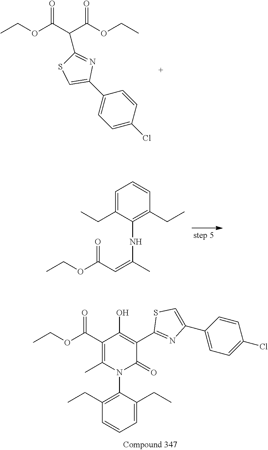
C(OC(C(C(OCC)=O)C1=NC(C2=CC=C(Cl)C=C2)=CS1)=O)C.C(OC(C=C(C)NC1=C(CC)C=CC=C1CC)=O)C.N1(C2=C(CC)C=CC=C2CC)C(=O)C(C2=NC(C3=CC=C(Cl)C=C3)=CS2)=C(O)C(C(OCC)=O)=C1C
